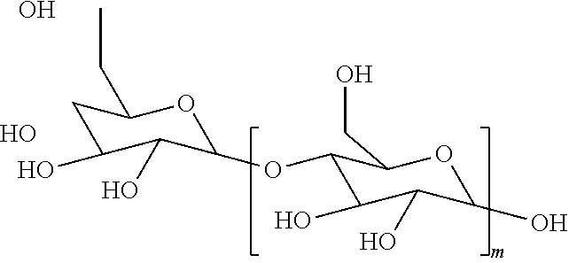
C1C(O)C(O)C(OC2C(O)C(O)C(O)OC2CO)OC1CC.O.O
